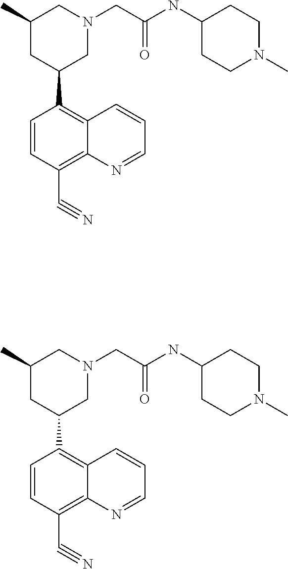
C1(C)CC(C2=C3C(=C(C#N)C=C2)N=CC=C3)CN(CC(NC2CCN(C)CC2)=O)C1.C1(C)CC(C2=C3C(=C(C#N)C=C2)N=CC=C3)CN(CC(NC2CCN(C)CC2)=O)C1
